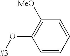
[#3]OC1=C([MeO])C=CC=C1
